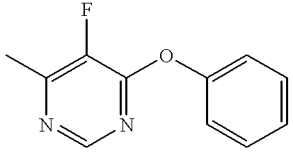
CC1=C(F)C(OC2=CC=CC=C2)=NC=N1
